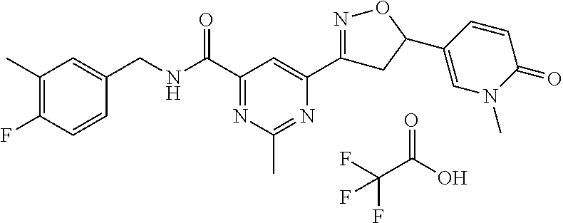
C1(C)=C(F)C=CC(CNC(C2=NC(C)=NC(C3=NOC(C4=CN(C)C(=O)C=C4)C3)=C2)=O)=C1.FC(C(O)=O)(F)F
